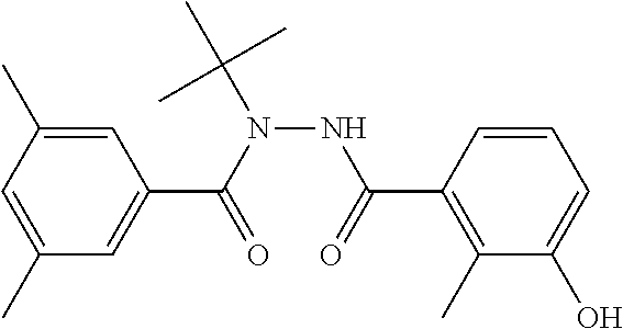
C1=C(C)C=C(C)C=C1C(N(NC(C1=C(C)C(O)=CC=C1)=O)C(C)(C)C)=O
